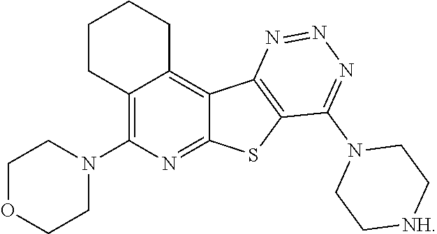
C12=C(N3CCOCC3)N=C3C(=C1CCCC2)C1=C(S3)C(N2CC[NH]CC2)=NN=N1
